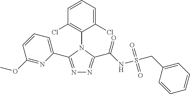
N1=C(C2=CC=CC(OC)=N2)N(C2=C(Cl)C=CC=C2Cl)C(C(NS(CC2=CC=CC=C2)(=O)=O)=O)=N1
